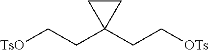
C(C1(CC[OTs])CC1)C[TsO]
